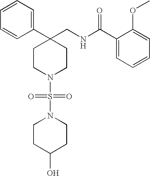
C1(CNC(C2=CC=CC=C2OC)=O)(C2=CC=CC=C2)CCN(S(=O)(=O)N2CCC(O)CC2)CC1
